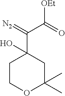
C1COC(C)(C)CC1(C(C(=O)[OEt])=[N2])O
